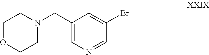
C1OCCN(CC2=CN=CC(Br)=C2)C1
